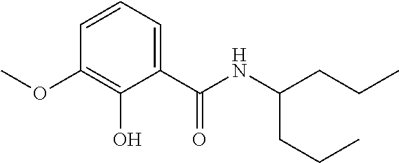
C1=CC=C(C(NC(CCC)CCC)=O)C(O)=C1OC
